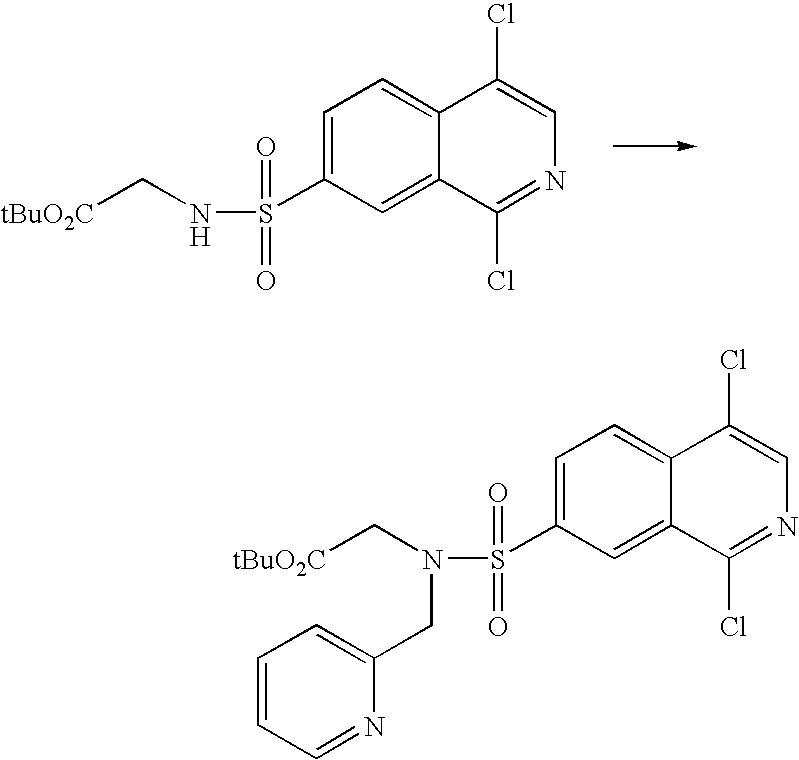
C1=C(S(=O)(=O)NC[tBuO2C])C=C2C(=C1)C(Cl)=CN=C2Cl.C1=CC=NC(CN(C[tBuO2C])S(=O)(=O)C2=CC=C3C(=C2)C(Cl)=NC=C3Cl)=C1
